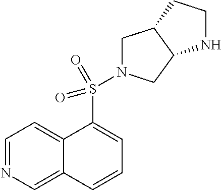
C1=NC=C2C(=C1)C(S(=O)(=O)N1CC3C(C1)NCC3)=CC=C2
